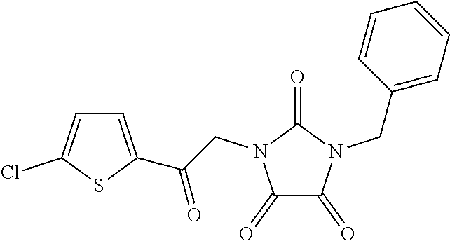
C1(=O)C(=O)N(CC2=CC=CC=C2)C(=O)N1CC(=O)C1=CC=C(Cl)S1
